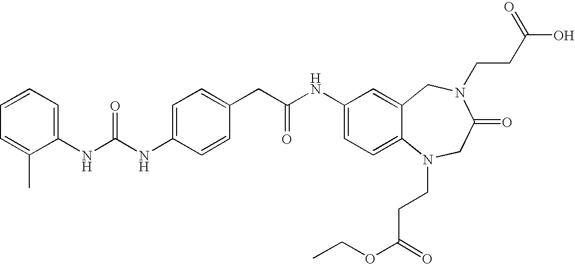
C1(NC(NC2=CC=C(CC(NC3=CC=C4C(=C3)CN(CCC(O)=O)C(=O)CN4CCC(OCC)=O)=O)C=C2)=O)=CC=CC=C1C
